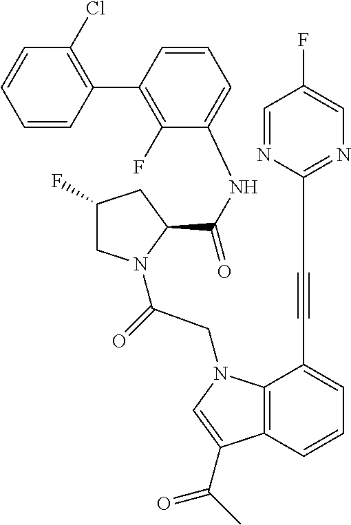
C1(F)CN(C(CN2C3=C(C(C(C)=O)=C2)C=CC=C3C#CC2=NC=C(F)C=N2)=O)C(C(=O)NC2=CC=CC(C3=C(Cl)C=CC=C3)=C2F)C1
